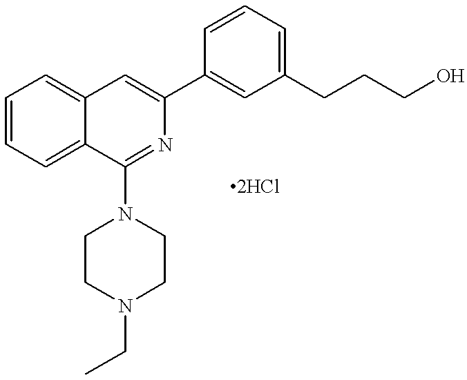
C1=CC=C2C(=C1)C=C(C1=CC(CCCO)=CC=C1)N=C2N1CCN(CC)CC1
